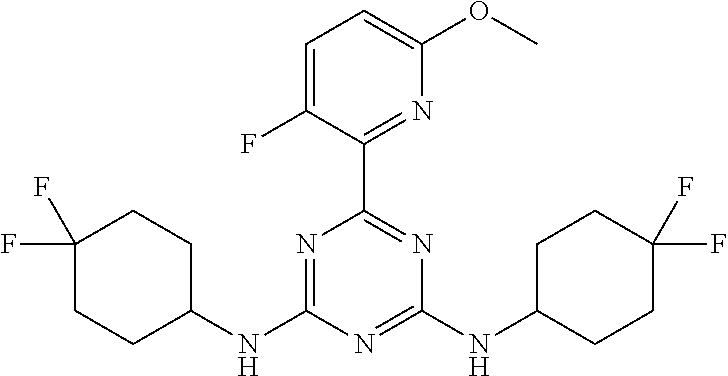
N1=C(NC2CCC(F)(F)CC2)N=C(NC2CCC(F)(F)CC2)N=C1C1=NC(OC)=CC=C1F
